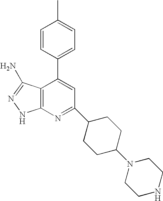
CC1=CC=C(C2=CC(C3CCC(N4CCNCC4)CC3)=NC3=C2C(N)=NN3)C=C1
